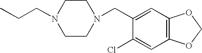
C1CN(CC2=CC3=C(C=C2Cl)OCO3)CCN1CCC
